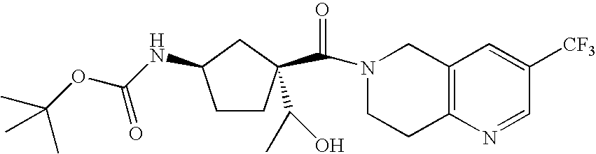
C1CC(C(N2CCC3=C(C2)C=C([CF3])C=N3)=O)(C(C)O)CC1NC(OC(C)(C)C)=O
